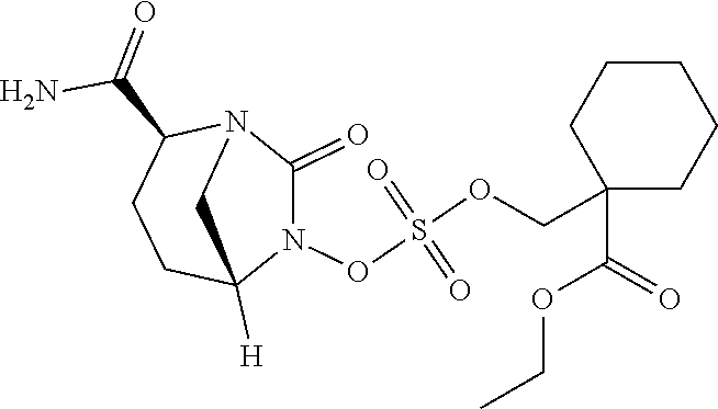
C1C(C(=O)N)N2C(=O)N(OS(OCC3(C(=O)OCC)CCCCC3)(=O)=O)C([H])(C1)C2
